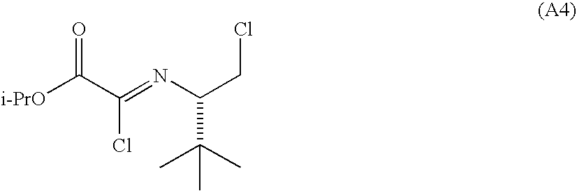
[i-PrO]C(C(=NC(CCl)C(C)(C)C)Cl)=O
